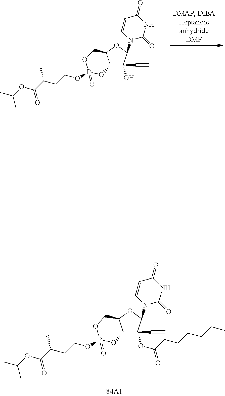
C12C(C#C)(O)C(N3C(=O)NC(=O)C=C3)OC1COP(=O)(OCCC(C(OC(C)C)=O)C)O2.C12C(C#C)(OC(=O)CCCCCC)C(N3C(=O)NC(=O)C=C3)OC1COP(=O)(OCCC(C(OC(C)C)=O)C)O2
